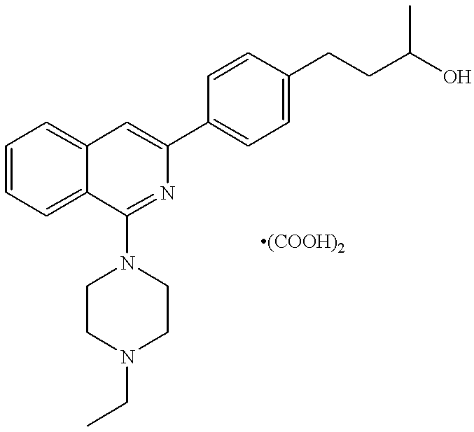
C1=CC=C2C(=C1)C=C(C1=CC=C(CCC(O)C)C=C1)N=C2N1CCN(CC)CC1
